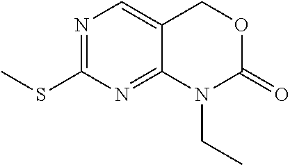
N1=C(SC)N=C2C(=C1)COC(=O)N2CC
